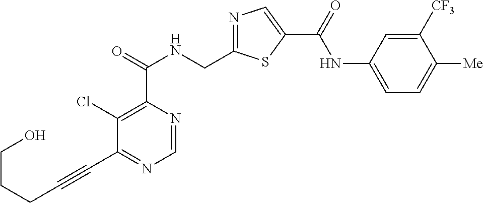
C1=NC(C(=O)NCC2=NC=C(C(=O)NC3=CC=C([Me])C([CF3])=C3)S2)=C(Cl)C(C#CCCCO)=N1
